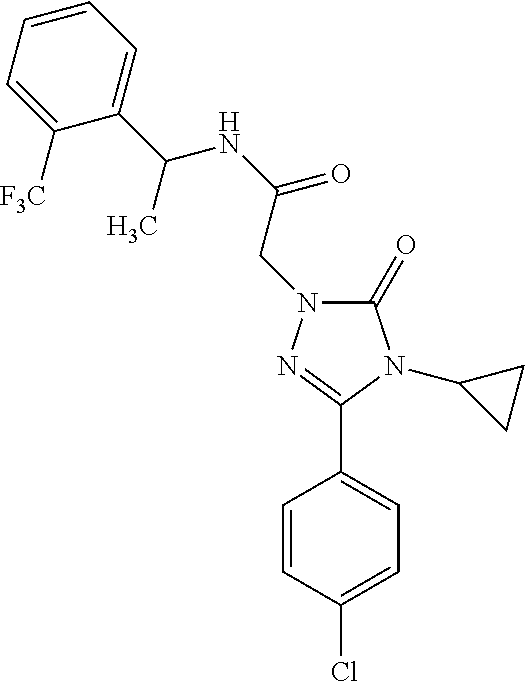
C1(=O)N(CC(NC(C2=CC=CC=C2[F3C])C)=O)N=C(C2=CC=C(Cl)C=C2)N1C1CC1
